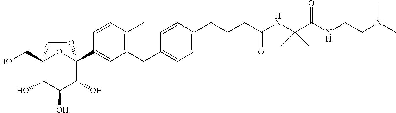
C12(CO)C(O)C(O)C(O)C(C3=CC(CC4=CC=C(CCCC(NC(C(NCCN(C)C)=O)(C)C)=O)C=C4)=C(C)C=C3)(O1)OC2
